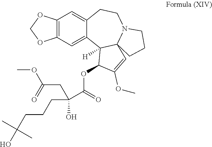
C12=C(C=C3C(=C1)CCN1C4(C3([H])C(OC(=O)C(O)(CCCC(O)(C)C)CC(=O)OC)C(OC)=C4)CCC1)OCO2
